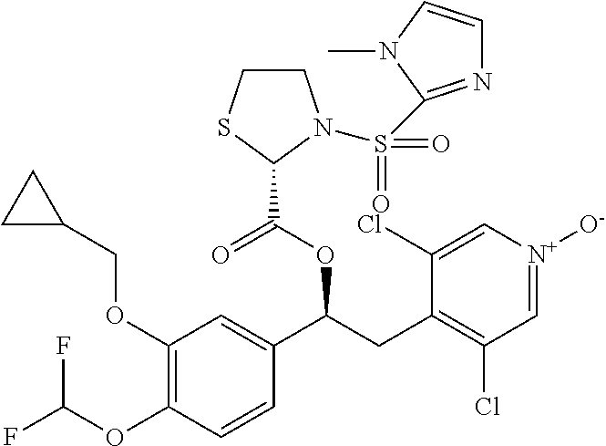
C1(OCC2CC2)=C(OC(F)F)C=CC(C(OC(=O)C2N(S(=O)(=O)C3=NC=CN3C)CCS2)CC2=C(Cl)C=[N+]([O-])C=C2Cl)=C1
